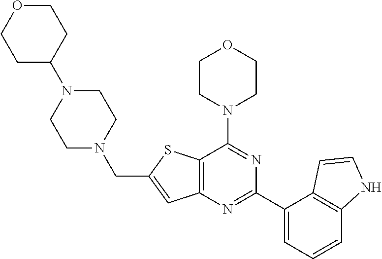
C12=C(N=C(C3=CC=CC4=C3C=CN4)N=C1N1CCOCC1)C=C(CN1CCN(C3CCOCC3)CC1)S2
